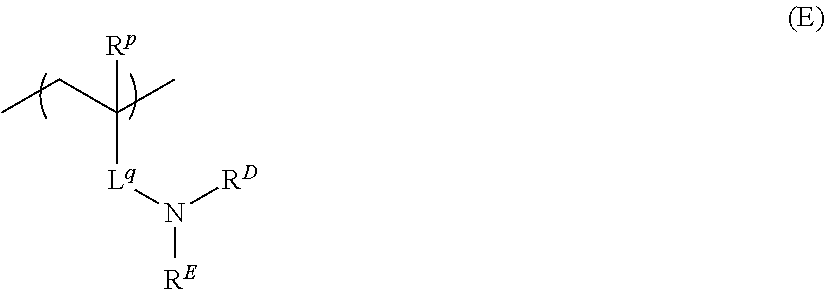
C([Lq]N([RD])[RE])(CC)(C)[Rp]
